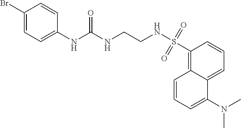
C12=CC=CC(S(NCCNC(NC3=CC=C(Br)C=C3)=O)(=O)=O)=C1C=CC=C2N(C)C
